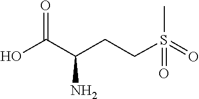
O=S(=O)(C)CCC(C(O)=O)N
